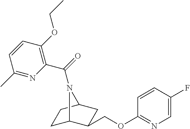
C1C2C(COC3=NC=C(F)C=C3)CC(C1)N2C(=O)C1=C(OCC)C=CC(C)=N1
